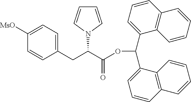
C1(CC(C(OC(C2=CC=CC3=C2C=CC=C3)C2=CC=CC3=C2C=CC=C3)=O)N2C=CC=C2)=CC=C([MsO])C=C1
